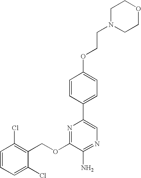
C1(OCC2=C(Cl)C=CC=C2Cl)=NC(C2=CC=C(OCCN3CCOCC3)C=C2)=CN=C1N
